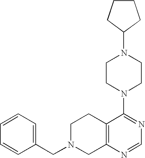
C1=CC=C(CN2CC3=C(CC2)C(N2CCN(C4CCCC4)CC2)=NC=N3)C=C1
